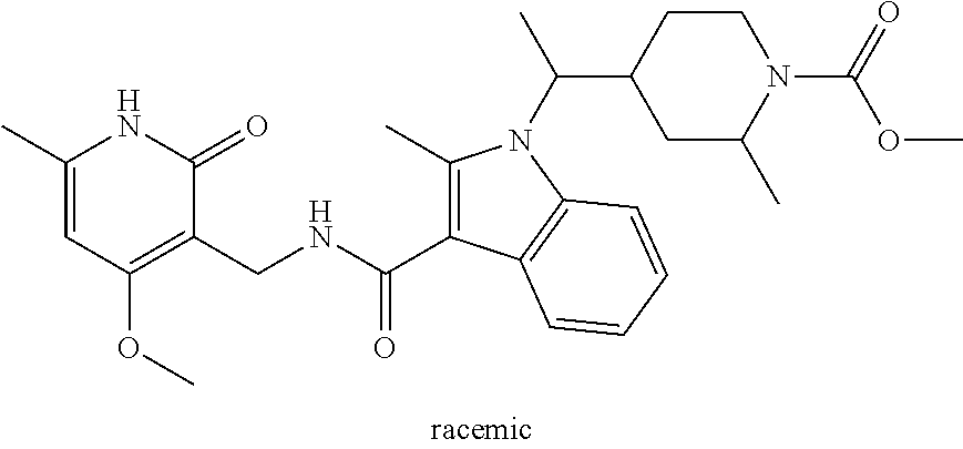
C1(C)=CC(OC)=C(CNC(C2=C(C)N(C(C)C3CCN(C(=O)OC)C(C)C3)C3=C2C=CC=C3)=O)C(=O)N1
